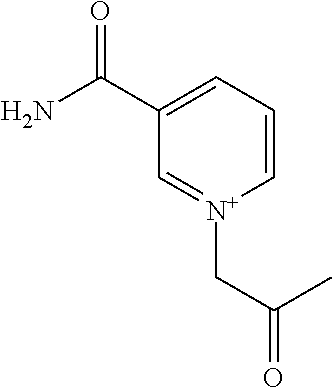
C1=C(C(N)=O)C=[N+](CC(C)=O)C=C1
